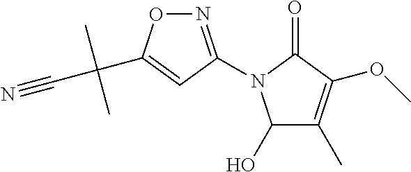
C1(O)C(C)=C(OC)C(=O)N1C1=NOC(C(C#N)(C)C)=C1
